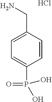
C1=C(P(=O)(O)O)C=CC(CN)=C1.Cl
